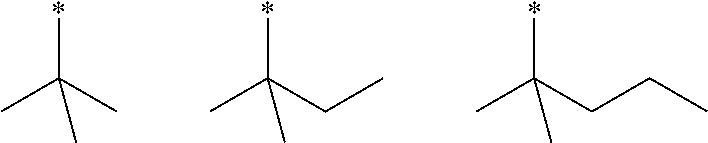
*C(C)(C)C.*C(CC)(C)C.*C(CCC)(C)C
